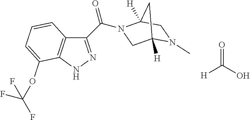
[H]C(O)=O.N1N=C(C(=O)N2CC3([H])N(C)CC2([H])C3)C2=C1C(OC(F)(F)F)=CC=C2
